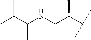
C(C(NCC(C(C)C)C)C)(C)C
